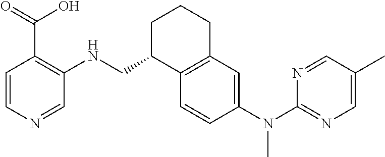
C1=CN=CC(NCC2C3=C(CCC2)C=C(N(C2=NC=C(C)C=N2)C)C=C3)=C1C(=O)O
